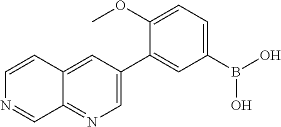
C1=C(C2=CC(B(O)O)=CC=C2OC)C=C2C(=N1)C=NC=C2
